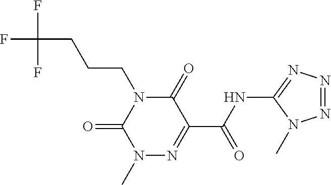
C(CCCN1C(=O)C(C(NC2=NN=NN2C)=O)=NN(C)C1=O)(F)(F)F
